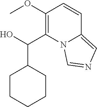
C1(OC)=C(C(O)C2CCCCC2)N2C(=CN=C2)C=C1
